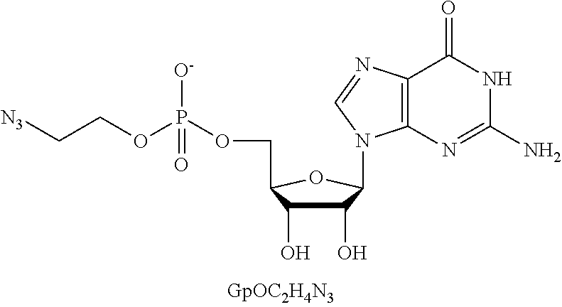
C1(O)C(O)C(COP([O-])(=O)OCC[N3])OC1N1C2=C(N=C1)C(=O)NC(N)=N2
